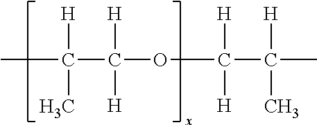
CC(C(OC(C(C)([H])C)([H])[H])([H])[H])([H])C
